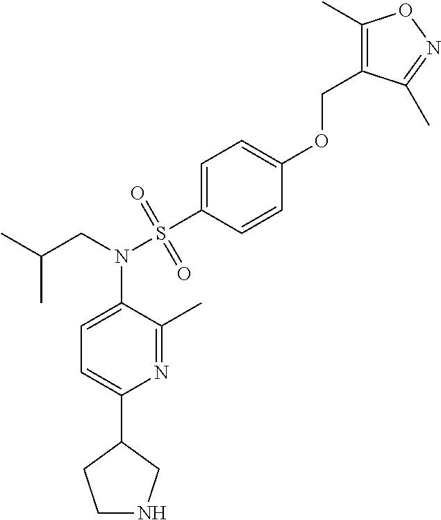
CC(CN(S(C1=CC=C(OCC2=C(C)ON=C2C)C=C1)(=O)=O)C1=CC=C(C2CNCC2)N=C1C)C
